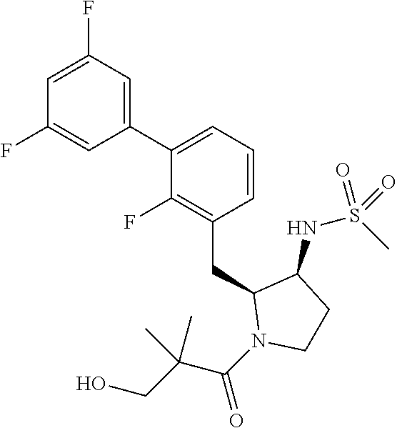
C1(C2=CC=CC(CC3N(C(=O)C(CO)(C)C)CCC3NS(C)(=O)=O)=C2F)=CC(F)=CC(F)=C1
